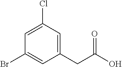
C1=C(Cl)C=C(CC(O)=O)C=C1Br
